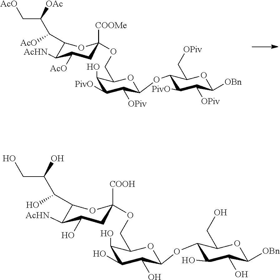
C1(C([AcO])C([OAc])C[AcO])C([AcHN])C([AcO])CC([COOMe])(OCC2C(O)C([PivO])C([OPiv])C(OC3C([PivO])C([OPiv])C([OBn])OC3C[OPiv])O2)O1.C1(C(O)C(O)CO)C([AcHN])C(O)CC([COOH])(OCC2C(O)C(O)C(O)C(OC3C(O)C(O)C([OBn])OC3CO)O2)O1
